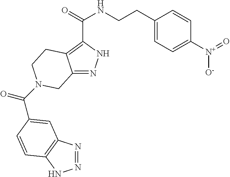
C12=NNC(C(=O)NCCC3=CC=C([N+](=O)[O-])C=C3)=C1CCN(C(=O)C1=CC3=C(NN=N3)C=C1)C2
